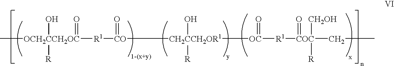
C[OCH2CCH2OC]([R1][CO]([CH2CCH2OR1]([OC]([R1][COC](CC)([CH2OH])([R])=O)=O)(O)[R])=O)(=O)(O)[R]
